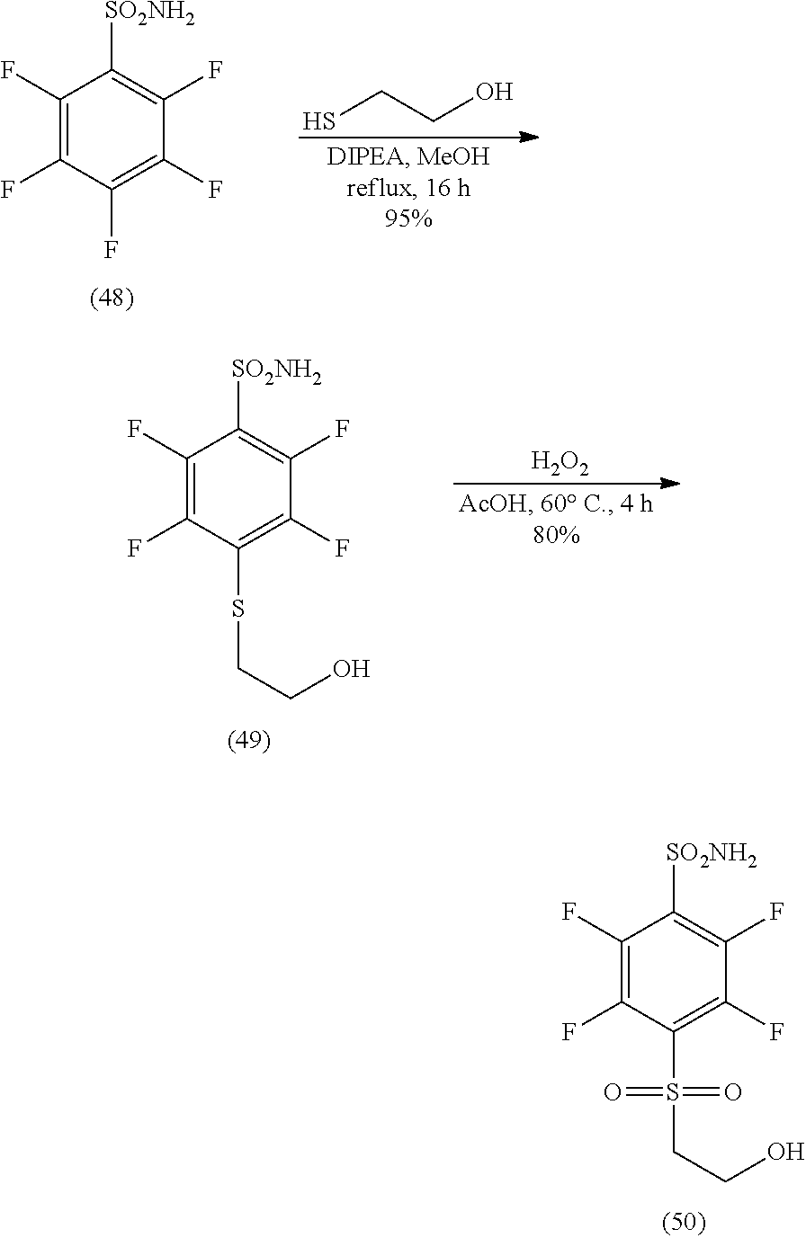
C1(F)=C(F)C(F)=C(F)C(F)=C1[SO2NH2].SCCO.C1(F)=C(F)C(S(CCO)(=O)=O)=C(F)C(F)=C1[SO2NH2].[H2O2].C1(F)=C(F)C(SCCO)=C(F)C(F)=C1[SO2NH2]
